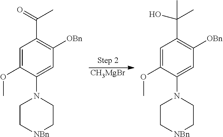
C1=C(OC)C(N2CC[NBn]CC2)=CC([OBn])=C1C(=O)C.[CH3MgBr].C1=C(OC)C(N2CC[NBn]CC2)=CC([OBn])=C1C(O)(C)C
